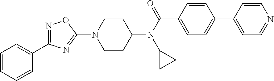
C1CC(N(C(C2=CC=C(C3=CC=NC=C3)C=C2)=O)C2CC2)CCN1C1=NC(C2=CC=CC=C2)=NO1
